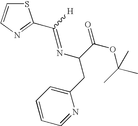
S1C=CN=C1C([H])=NC(C(OC(C)(C)C)=O)CC1=CC=CC=N1
